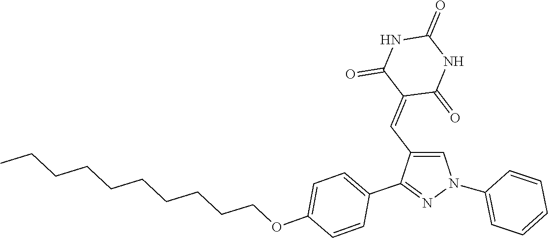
C1(N2C=C(C=C3C(=O)NC(=O)NC3=O)C(C3=CC=C(OCCCCCCCCCC)C=C3)=N2)=CC=CC=C1
